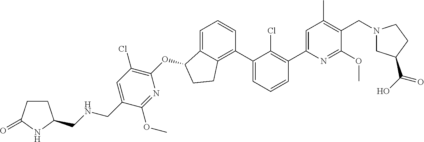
O(C1C2=CC=CC(C3=CC=CC(C4=CC(C)=C(CN5CC(C(O)=O)CC5)C(OC)=N4)=C3Cl)=C2CC1)C1=C(Cl)C=C(CNCC2CCC(=O)N2)C(OC)=N1
